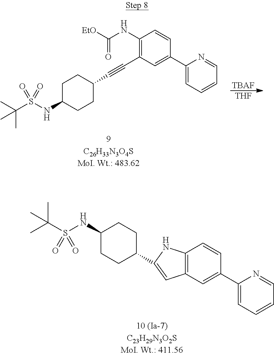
C1C(NS(C(C)(C)C)(=O)=O)CCC(C#CC2=C(NC([EtO])=O)C=CC(C3=CC=CC=N3)=C2)C1.[TBAF].[THF].C1(NS(C(C)(C)C)(=O)=O)CCC(C2=CC3=C(C=CC(C4=CC=CC=N4)=C3)N2)CC1
